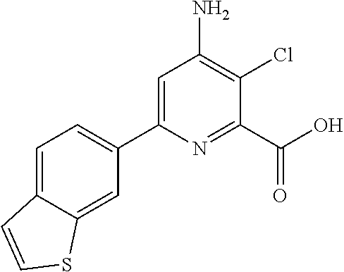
C1=C(C2=CC=C3C(=C2)SC=C3)N=C(C(O)=O)C(Cl)=C1N
